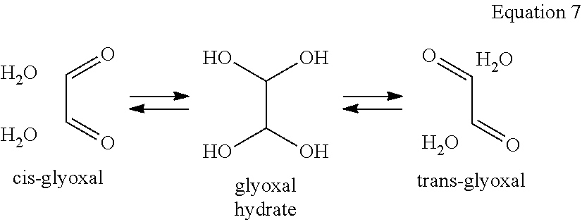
C(C=O)=O.O.O.O=CC=O.O.O.C(C(O)O)(O)O
